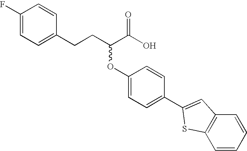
C1(F)=CC=C(CCC(C(O)=O)OC2=CC=C(C3=CC4=C(C=CC=C4)S3)C=C2)C=C1
